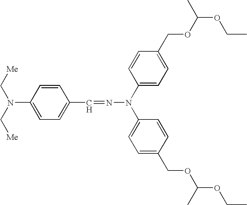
C1(N(C[Me])C[Me])=CC=C(C=NN(C2=CC=C(COC(OCC)C)C=C2)C2=CC=C(COC(OCC)C)C=C2)C=C1
